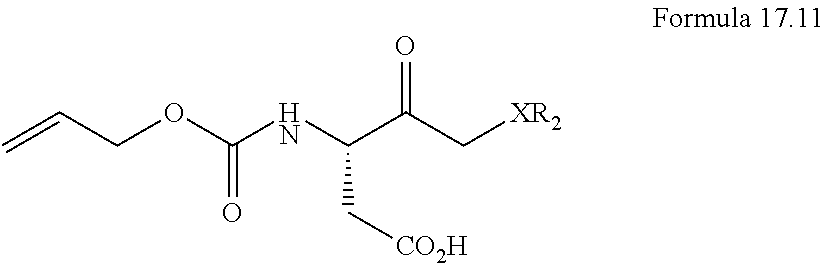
C=CCOC(NC(C(C[XR2])=O)C[CO2H])=O
